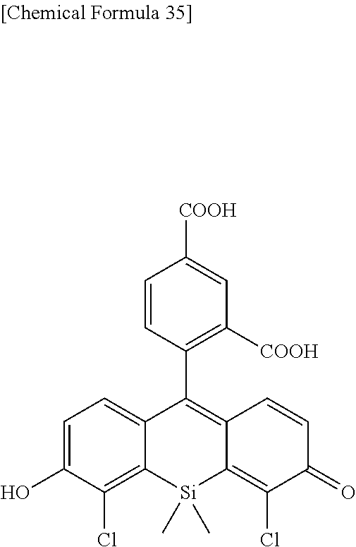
C1=CC(C2=C3C(=C(Cl)C(=O)C=C3)[Si](C)(C)C3=C(Cl)C(O)=CC=C23)=C([COOH])C=C1[COOH]
